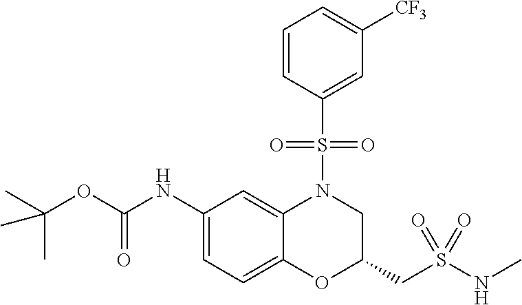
C1(NC(OC(C)(C)C)=O)=CC=C2C(=C1)N(S(C1=CC([CF3])=CC=C1)(=O)=O)CC(CS(NC)(=O)=O)O2
